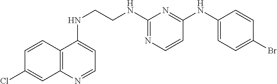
C12=C(N=CC=C1NCCNC1=NC=CC(NC3=CC=C(Br)C=C3)=N1)C=C(Cl)C=C2
